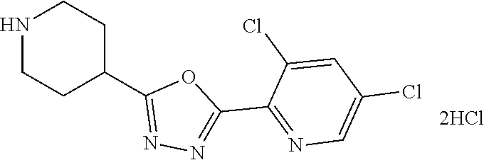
C1(C2CCNCC2)=NN=C(C2=NC=C(Cl)C=C2Cl)O1
